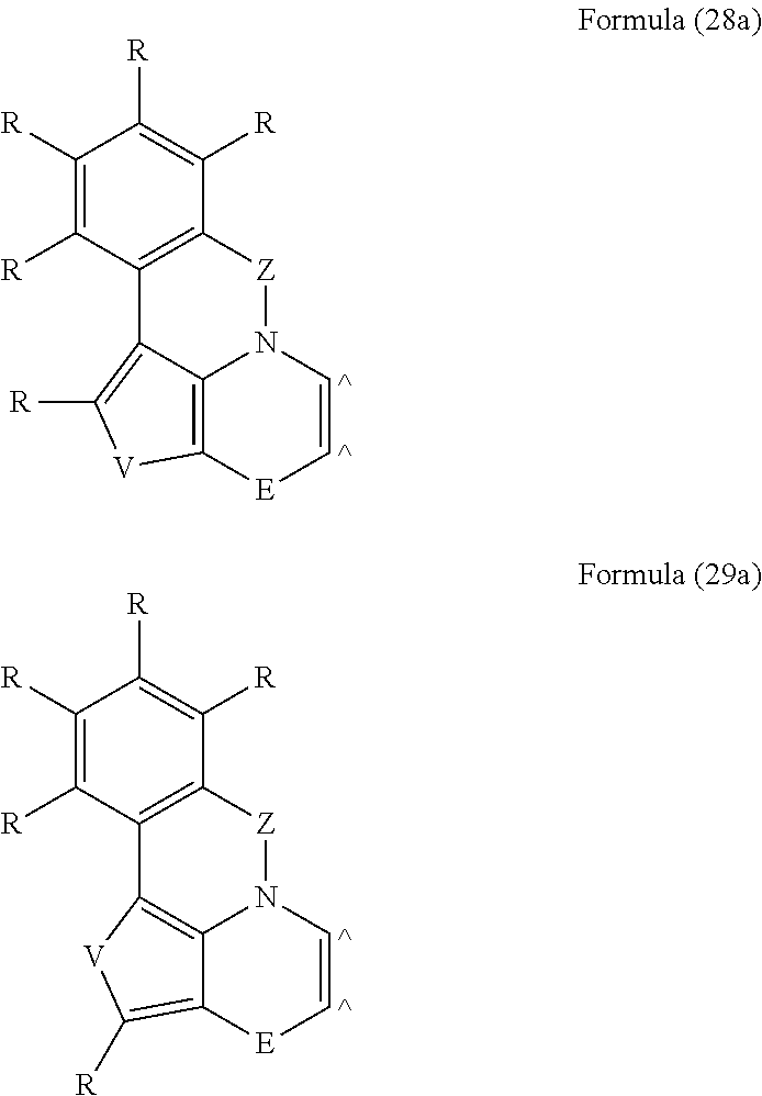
C12=C([Z]N3C4=C([E]C=C3)[V]C([R])=C14)C([R])=C([R])C([R])=C2[R].C12=C([Z]N3C4=C1[V]C([R])=C4[E]C=C3)C([R])=C([R])C([R])=C2[R]
